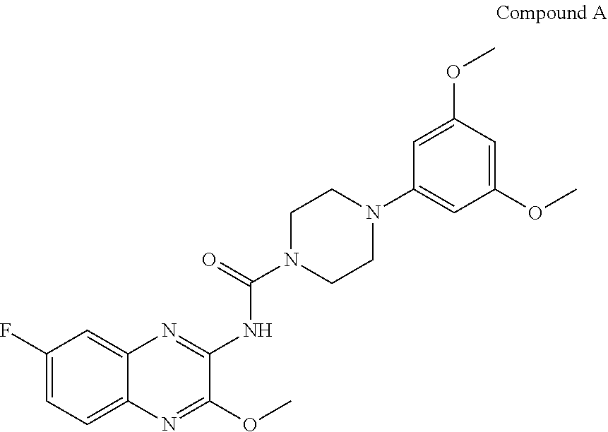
C1(F)=CC=C2C(=C1)N=C(NC(N1CCN(C3=CC(OC)=CC(OC)=C3)CC1)=O)C(OC)=N2
